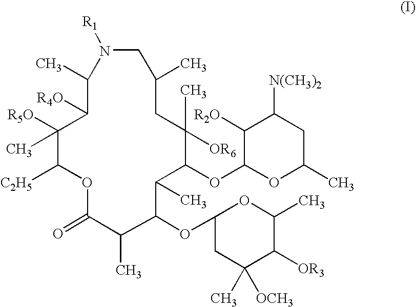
N1([R1])CC(C)CC(C)([OR6])C(OC2OC(C)CC([N(CH3)2])C2[R2O])C(C)C(OC2CC(C)([OCH3])C([OR3])C(C)O2)C(C)C(=O)OC([C2H5])C([R5O])(C)C([R4O])C1C
